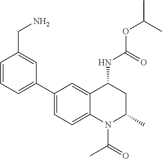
C(OC(C)C)(NC1CC(C)N(C(C)=O)C2=CC=C(C3=CC=CC(CN)=C3)C=C12)=O
